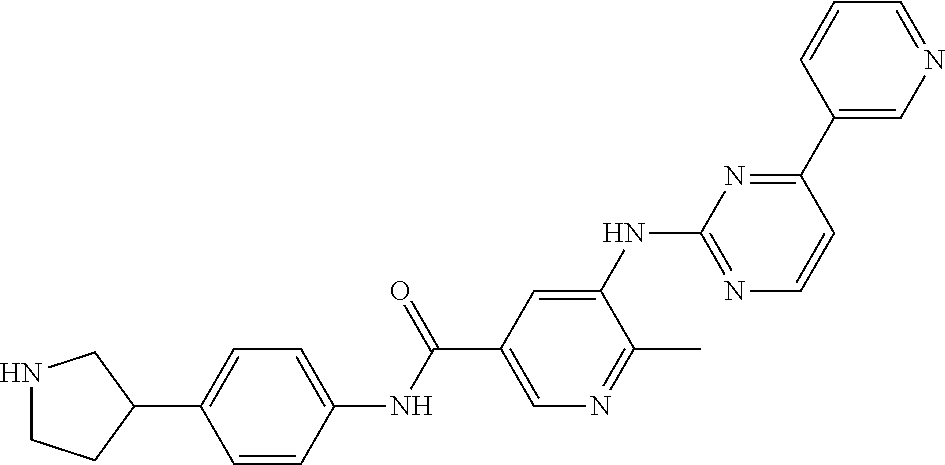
N1CCC(C2=CC=C(NC(C3=CN=C(C)C(NC4=NC=CC(C5=CN=CC=C5)=N4)=C3)=O)C=C2)C1
